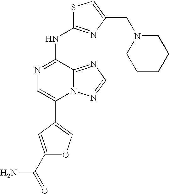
C1(C(=O)N)=CC(C2=CN=C(NC3=NC(CN4CCCCC4)=CS3)C3=NC=NN23)=CO1
